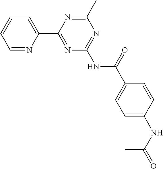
C1=NC(C2=NC(NC(C3=CC=C(NC(=O)C)C=C3)=O)=NC(C)=N2)=CC=C1
